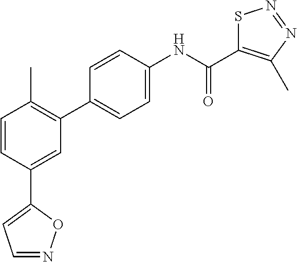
C1(C2=CC=NO2)=CC(C2=CC=C(NC(C3=C(C)N=NS3)=O)C=C2)=C(C)C=C1
